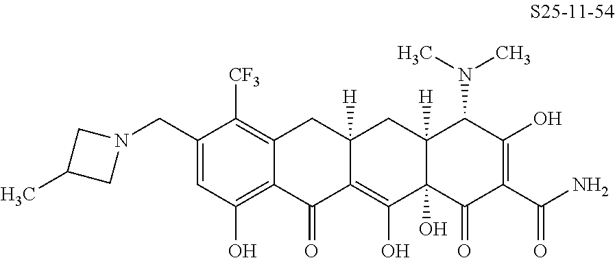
C1=C(CN2CC(C)C2)C([CF3])=C2C(=C1O)C(=O)C1=C(O)C3(O)C([H])(CC1([H])C2)C(N(C)C)C(O)=C(C(N)=O)C3=O
